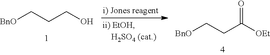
[BnO]CCC([OEt])=O.[BnO]CCCO
